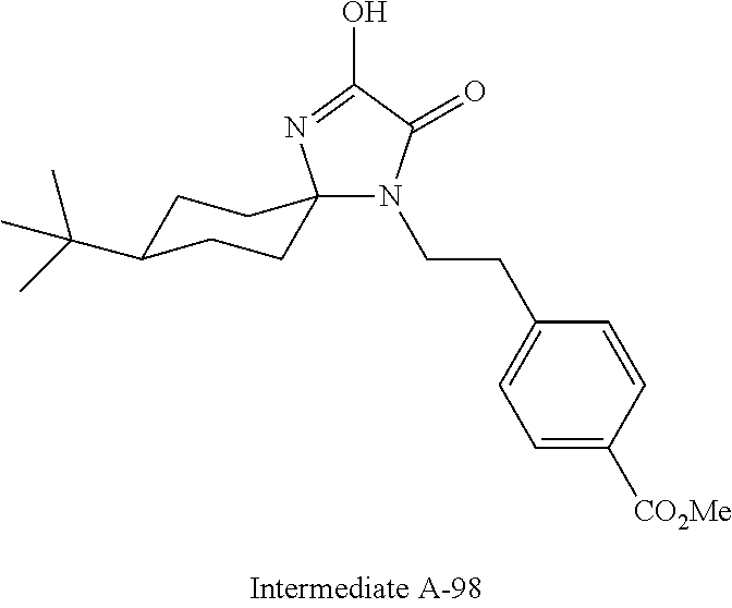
C1C(C(C)(C)C)CCC2(C1)N(CCC1=CC=C([CO2Me])C=C1)C(=O)C(O)=N2
